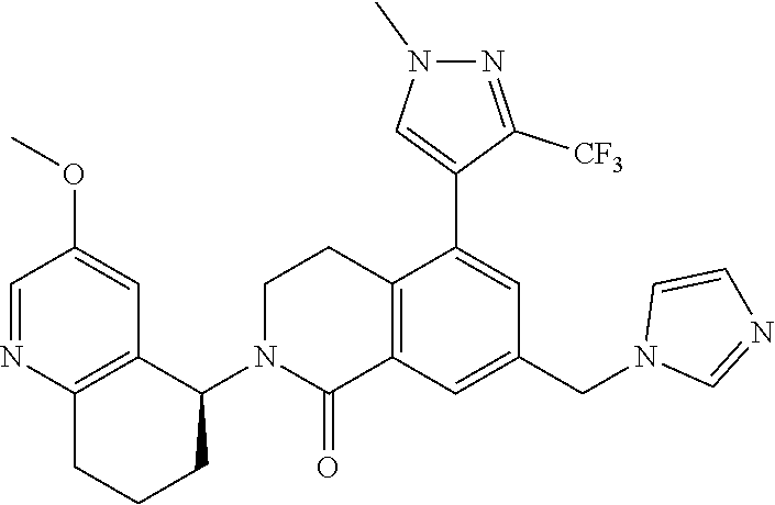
C12=C(C=C(CN3C=NC=C3)C=C1C1=CN(C)N=C1[CF3])C(=O)N(C1C3=C(CCC1)N=CC(OC)=C3)CC2
